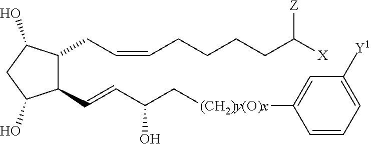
C1(CC=CCCCCC([X])[Z])C(C=CC(C[(CH2)y(O)x]C2=CC([Y1])=CC=C2)O)C(O)CC1O
